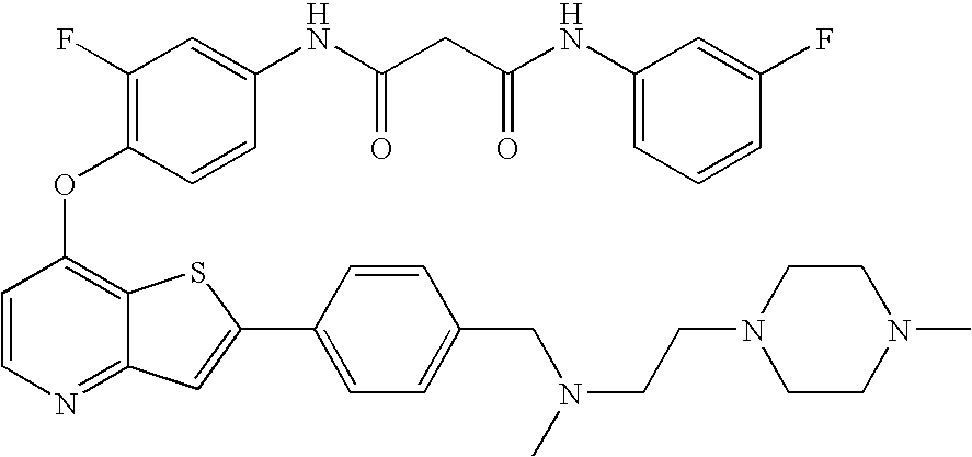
C1=CC(OC2=C(F)C=C(NC(CC(NC3=CC=CC(F)=C3)=O)=O)C=C2)=C2C(=N1)C=C(C1=CC=C(CN(CCN3CCN(C)CC3)C)C=C1)S2
